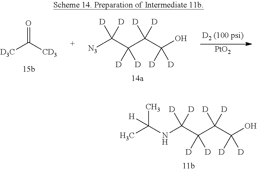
[D3C]C([CD3])=O.[N3]C(C([D])(C([D])(C([D])(O)[D])[D])[D])([D])[D].[PtO2].N(C(C([D])(C([D])(C([D])(O)[D])[D])[D])([D])[D])C(C)(C)[H]
